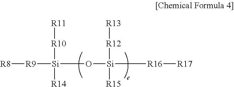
[R8][R9][Si]([R10][R11])([R14])O[Si]([R15])([R12][R13])[R16][R17]
